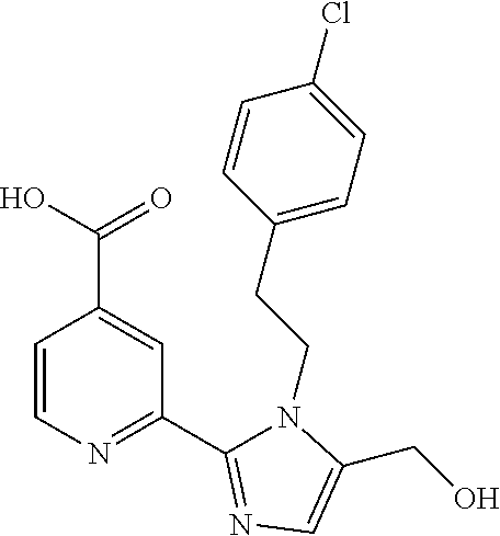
C1=CN=C(C2=NC=C(CO)N2CCC2=CC=C(Cl)C=C2)C=C1C(O)=O
